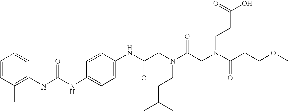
C1=CC(C)=C(NC(NC2=CC=C(NC(CN(C(CN(C(CCOC)=O)CCC(O)=O)=O)CCC(C)C)=O)C=C2)=O)C=C1
